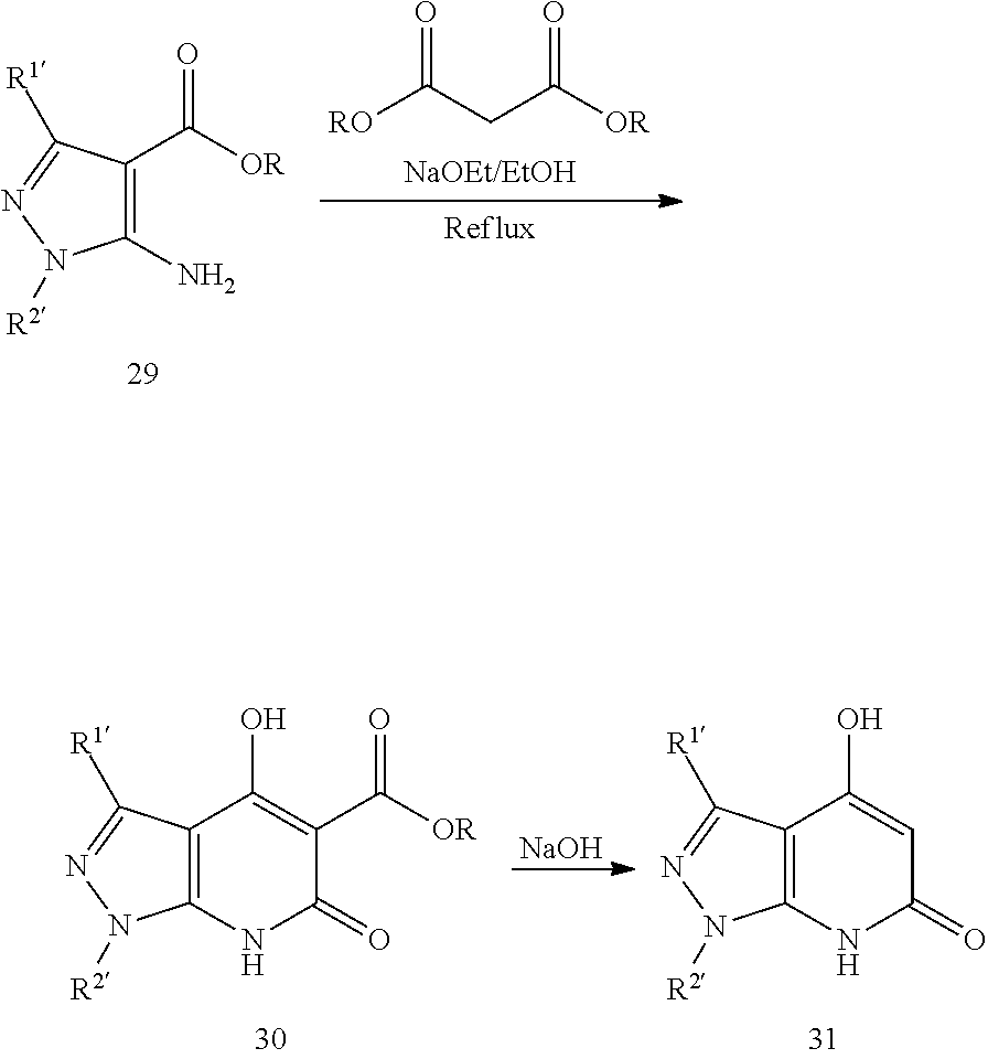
[RO]C(CC([OR])=O)=O.C1(N)=C(C([OR])=O)C([R1])=NN1[R2].[NaOH].C12=C(C([R1])=NN1[R2])C(O)=C(C([OR])=O)C(=O)N2.C12=C(C([R1])=NN1[R2])C(O)=CC(=O)N2
